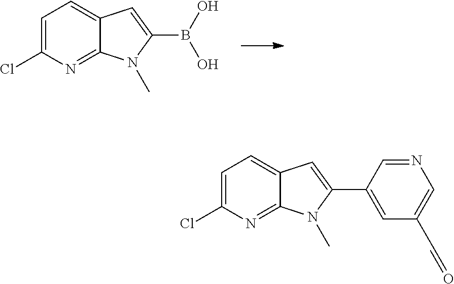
C1=C(Cl)N=C2C(=C1)C=C(B(O)O)N2C.C1=C(Cl)N=C2C(=C1)C=C(C1=CC(C=O)=CN=C1)N2C
